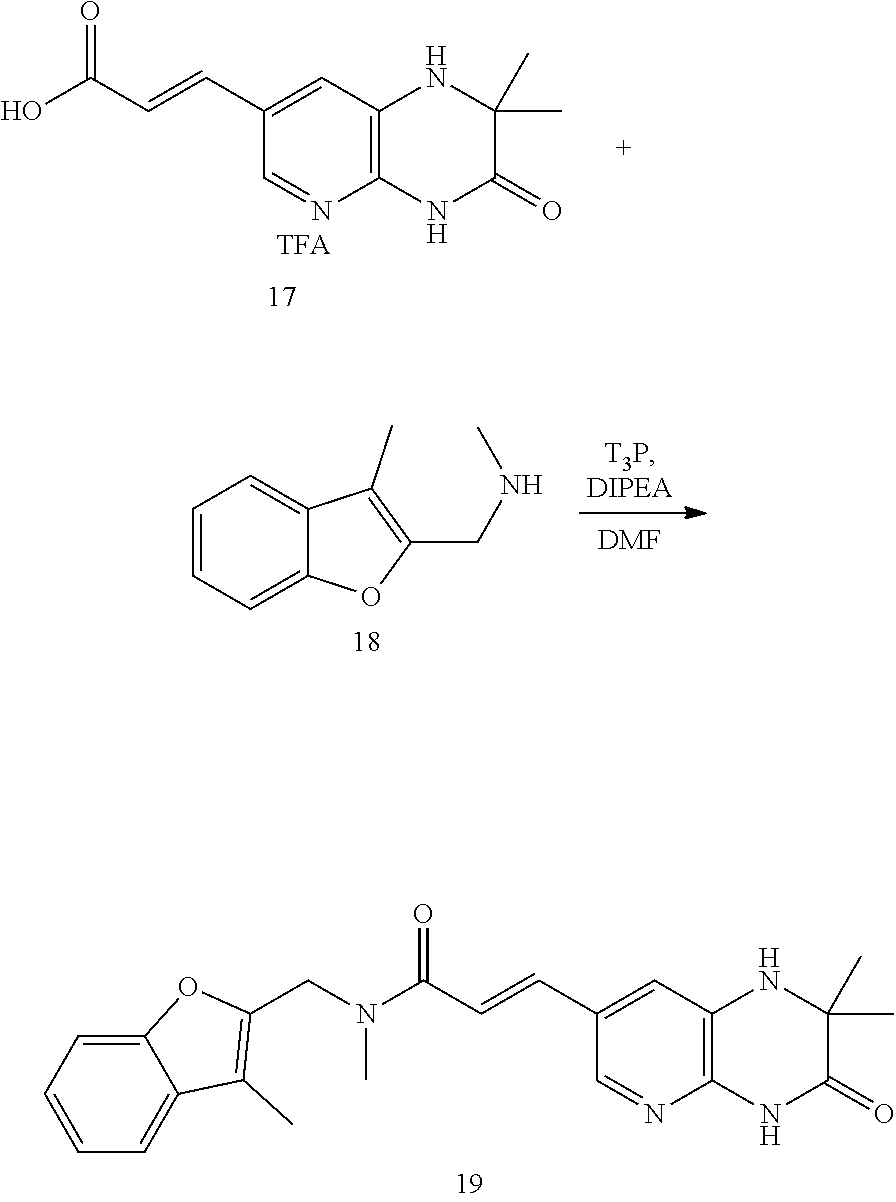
C1(C=CC(O)=O)=CC2=C(N=C1)NC(=O)C(C)(C)N2.[DMF].C1=CC=C2C(=C1)C(C)=C(CNC)O2.C1(C=CC(N(CC2=C(C)C3=CC=CC=C3O2)C)=O)=CC2=C(N=C1)NC(=O)C(C)(C)N2
